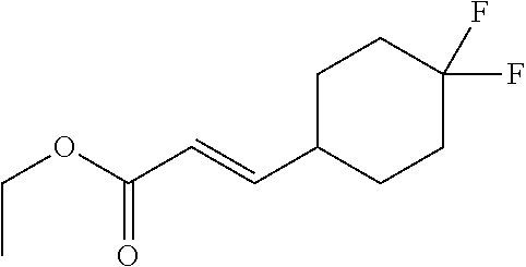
C1C(C=CC(OCC)=O)CCC(F)(F)C1
